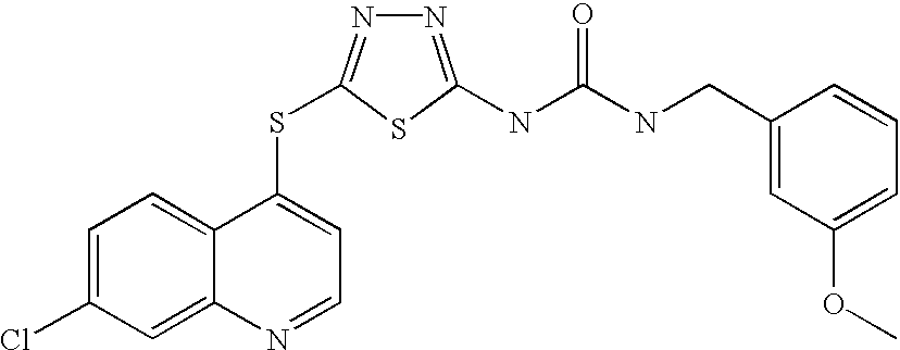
C1=C(Cl)C=C2C(=C1)C(SC1=NN=C(NC(=O)NCC3=CC(OC)=CC=C3)S1)=CC=N2
